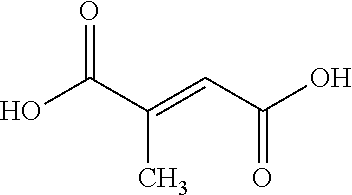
OC(C(=CC(=O)O)C)=O
